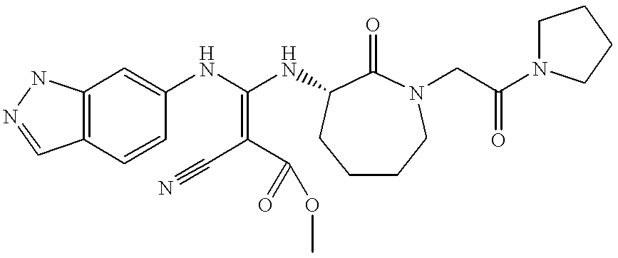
C12=C(C=CC(NC(NC3C(=O)N(CC(N4CCCC4)=O)CCCC3)=C(C#N)C(=O)OC)=C1)C=NN2
